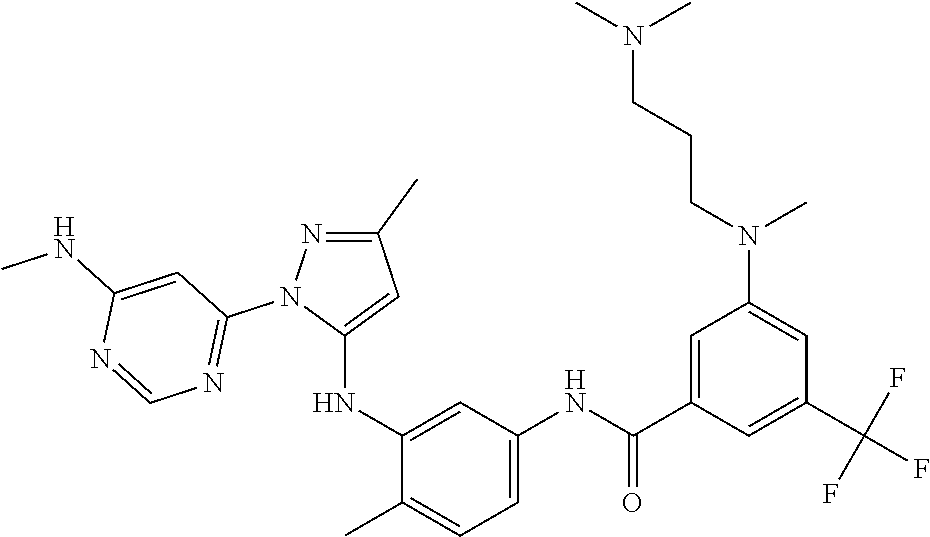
C1(C)=NN(C2=NC=NC(NC)=C2)C(NC2=CC(NC(C3=CC(N(CCCN(C)C)C)=CC(C(F)(F)F)=C3)=O)=CC=C2C)=C1
